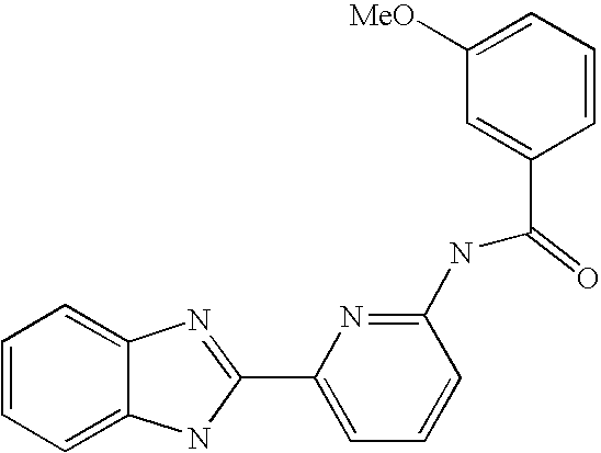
C1=CC=C2C(=C1)N=C(C1=CC=CC(NC(C3=CC([MeO])=CC=C3)=O)=N1)N2
